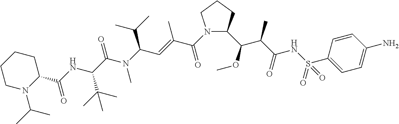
C(N(C(C=C(C(=O)N1C(C(OC)C(C(NS(=O)(C2=CC=C(N)C=C2)=O)=O)C)CCC1)C)C(C)C)C)(=O)C(C(C)(C)C)NC(=O)C1CCCCN1C(C)C
